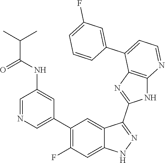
C1=NC=C(C2=C(F)C=C3C(=C2)C(C2=NC4=C(N2)N=CC=C4C2=CC(F)=CC=C2)=NN3)C=C1NC(C(C)C)=O
